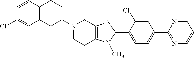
C12=C(CC(N3CCC4=C(C3)NC(C3=CC=C(C5=NC=CC=N5)C=C3Cl)N4C)CC1)C=C(Cl)C=C2
